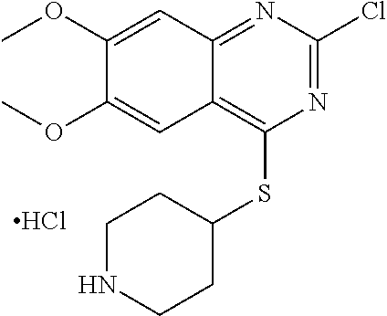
N1CCC(SC2=C3C(=NC(Cl)=N2)C=C(OC)C(OC)=C3)CC1.Cl
